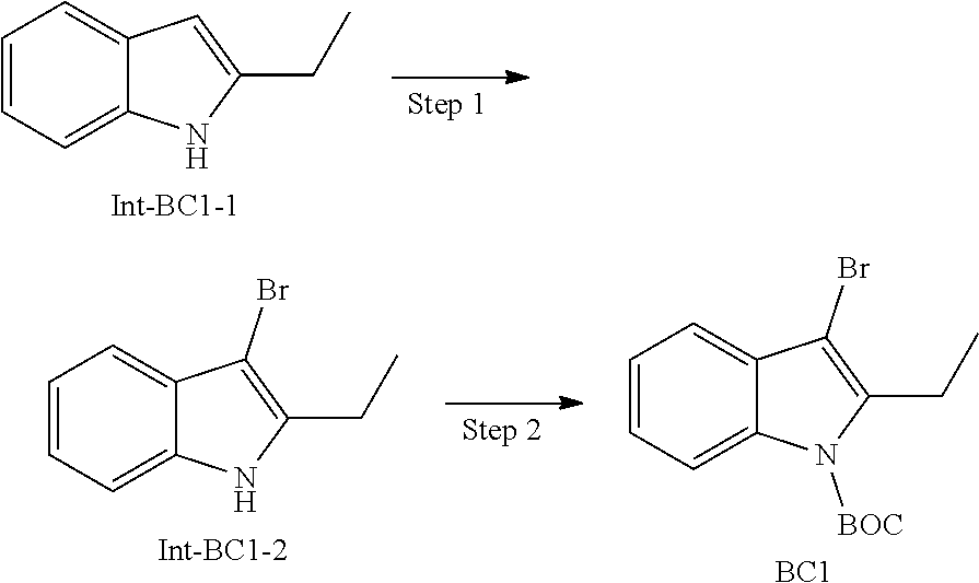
C1=CC=C2C(=C1)NC(CC)=C2.C1=CC=C2C(Br)=C(CC)NC2=C1.C1=CC=C2C(Br)=C(CC)N([BOC])C2=C1.[BC1]
